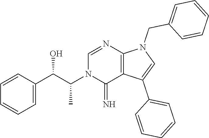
C1=C(C2=CC=CC=C2)C2=C(N1CC1=CC=CC=C1)N=CN(C(C(C1=CC=CC=C1)O)C)C2=N
